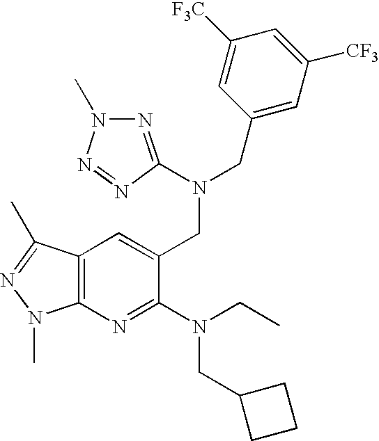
N1=C(N(CC2=CC3=C(N=C2N(CC2CCC2)CC)N(C)N=C3C)CC2=CC([CF3])=CC([F3C])=C2)N=NN1C
